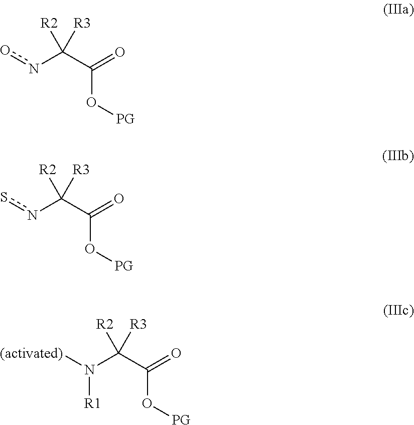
onC(C(=O)O[PG])([R3])[R2].snC(C(=O)O[PG])([R3])[R2].[(activated)]N(C(C(=O)O[PG])([R3])[R2])[R1]
